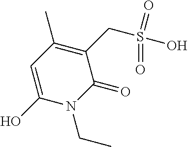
C1=C(O)N(CC)C(=O)C(CS(=O)(O)=O)=C1C
